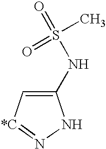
C1(NS(C)(=O)=O)=C[*C]=NN1
